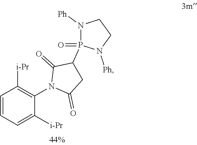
C1=CC=C([i-Pr])C(N2C(=O)CC(P3(=O)N([Ph])CCN3[Ph])C2=O)=C1[i-Pr]
